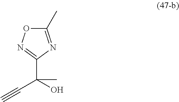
C1(C)=NC(C(O)(C#C)C)=NO1
